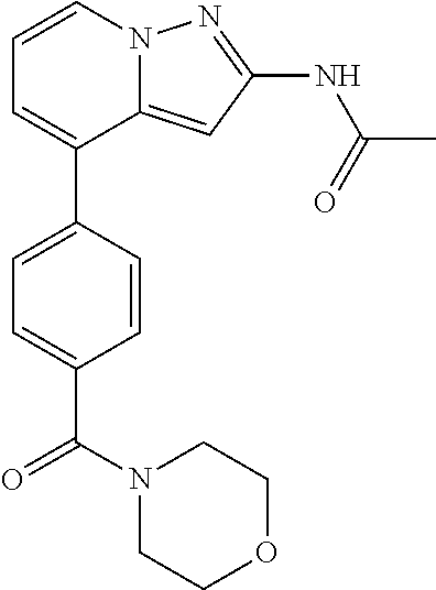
C12=CC(NC(C)=O)=NN1C=CC=C2C1=CC=C(C(N2CCOCC2)=O)C=C1
